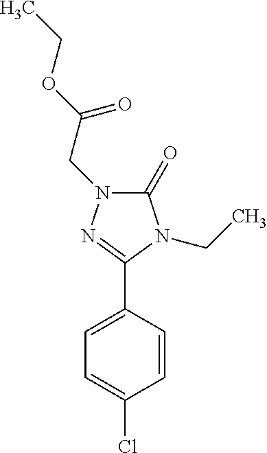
C1(C2=NN(CC(OCC)=O)C(=O)N2CC)=CC=C(Cl)C=C1
